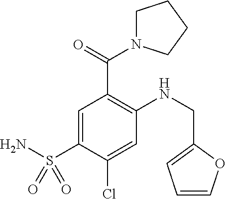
C1=C(S(N)(=O)=O)C(Cl)=CC(NCC2=CC=CO2)=C1C(=O)N1CCCC1
